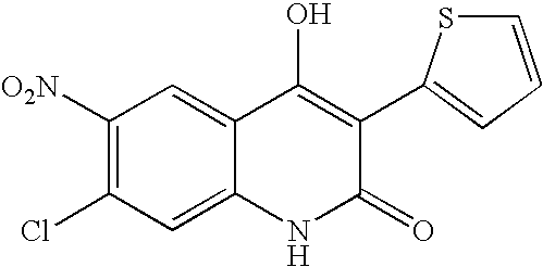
C1([O2N])=C(Cl)C=C2C(=C1)C(O)=C(C1=CC=CS1)C(=O)N2
